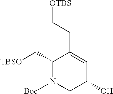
[TBSO]CC1C(CC[OTBS])=CC(O)CN1[Boc]
